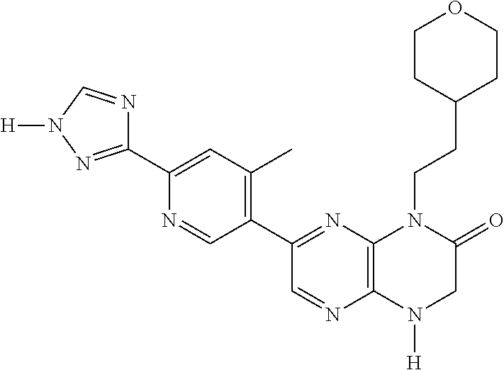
C12=C(N([H])CC(=O)N1CCC1CCOCC1)N=CC(C1=C(C)C=C(C3=NN([H])C=N3)N=C1)=N2
